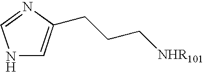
N1C=C(CCC[NHR101])N=C1
